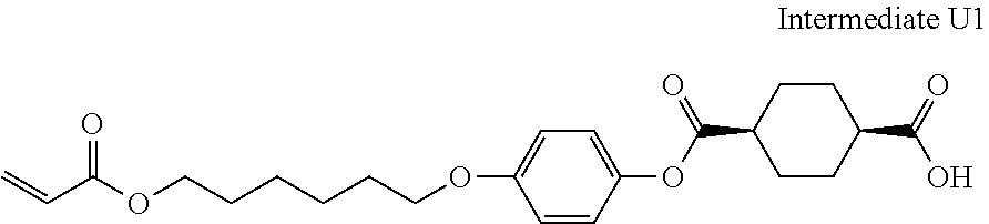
C(C(OCCCCCCOC1=CC=C(OC(C2CCC(C(=O)O)CC2)=O)C=C1)=O)=C
